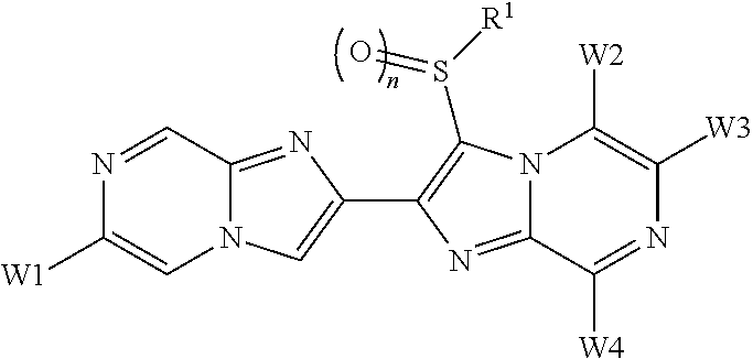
N12C(=NC(C3=C(S([R1])=O)N4C(=N3)C([W4])=NC([W3])=C4[W2])=C1)C=NC([W1])=C2
